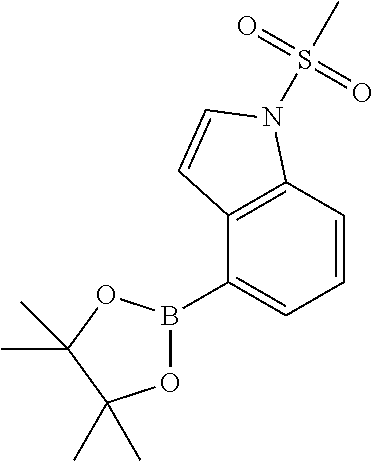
C12=C(C=CC=C1B1OC(C)(C)C(C)(C)O1)N(S(C)(=O)=O)C=C2
